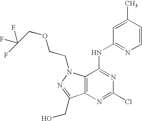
C12=C(C(NC3=NC=CC(C)=C3)=NC(Cl)=N1)N(CCOCC(F)(F)F)N=C2CO
